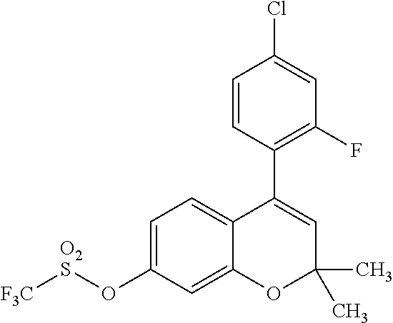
C1(C2=CC(C)(C)OC3=CC(O[O2S][F3C])=CC=C23)=C(F)C=C(Cl)C=C1
